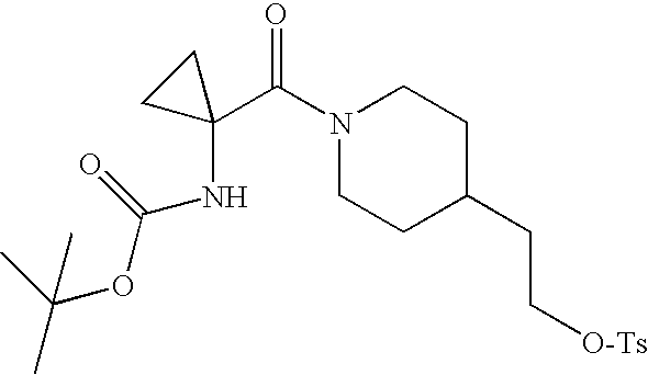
CC(C)(OC(NC1(C(=O)N2CCC(CC[O-Ts])CC2)CC1)=O)C
